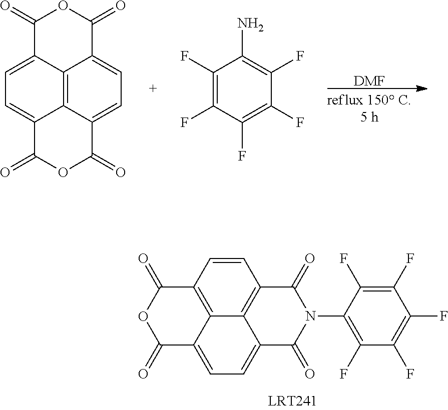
C1(F)=C(F)C(N2C(=O)C3=C4C(=CC=C5C4=C(C=C3)C(=O)OC5=O)C2=O)=C(F)C(F)=C1F.[DMF].O1C(=O)C2=CC=C3C4=C2C(=CC=C4C(=O)OC3=O)C1=O.C1(F)=C(F)C(F)=C(F)C(F)=C1N
